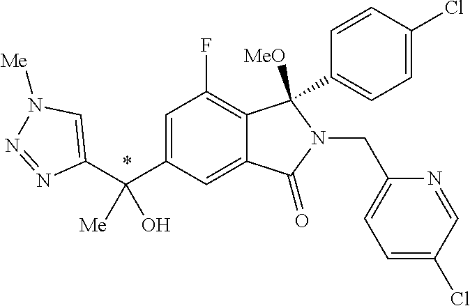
C1=C(C(C2=CN([Me])N=N2)(O)[Me])C=C2C(=C1F)C([MeO])(C1=CC=C(Cl)C=C1)N(CC1=CC=C(Cl)C=N1)C2=O
